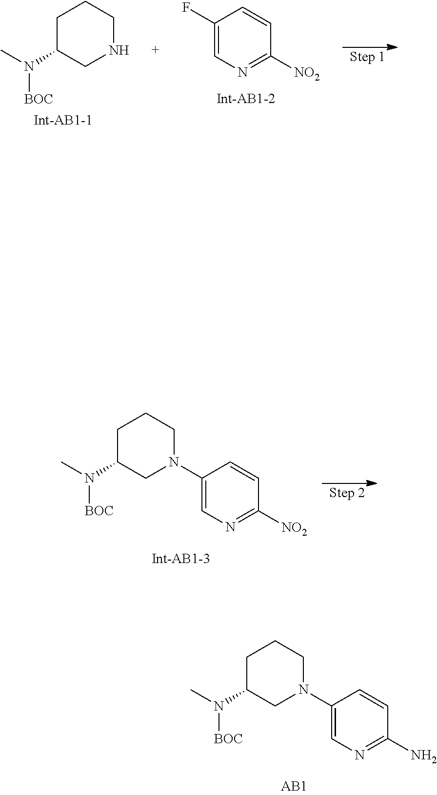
C1C(N(C)[BOC])CN(C2=CN=C([NO2])C=C2)CC1.C1C(N(C)[BOC])CN(C2=CN=C(N)C=C2)CC1.C1C(N(C)[BOC])CNCC1.C1(F)=CN=C([NO2])C=C1
